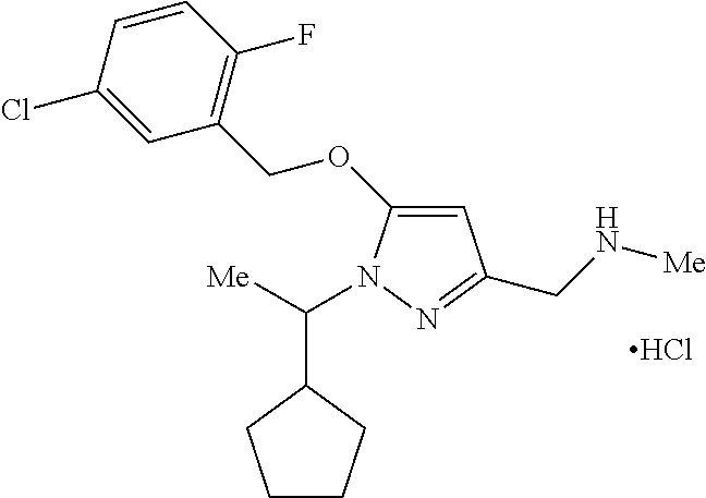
Cl.C1=C(OCC2=C(F)C=CC(Cl)=C2)N(C(C2CCCC2)[Me])N=C1CN[Me]
